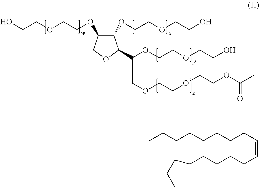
C1(OCCOCCO)C(OCCOCCO)COC1C(OCCOCCO)COCCOCCOC(C)=O.C(CCCCCC=CCCCCCCCC)CC
